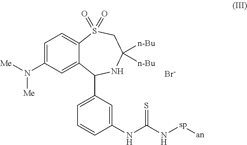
C1=C2C(=CC=C1N([Me])[Me])S(=O)(=O)CC([n-Bu])([n-Bu])NC2C1=CC=CC(NC(N[sp][an])=S)=C1.[Br-]
